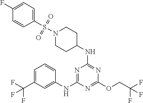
FC(C1=CC=CC(NC2=NC(NC3CCN(S(C4=CC=C(F)C=C4)(=O)=O)CC3)=NC(OCC(F)(F)F)=N2)=C1)(F)F
